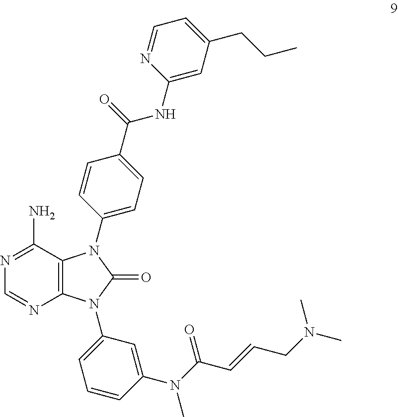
N1=C(N)C2=C(N=C1)N(C1=CC=CC(N(C(C=CCN(C)C)=O)C)=C1)C(=O)N2C1=CC=C(C(NC2=CC(CCC)=CC=N2)=O)C=C1
